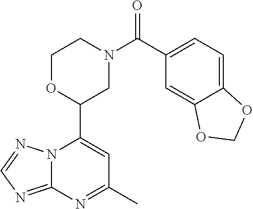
N12C(=NC=N1)N=C(C)C=C2C1CN(C(=O)C2=CC=C3C(=C2)OCO3)CCO1
